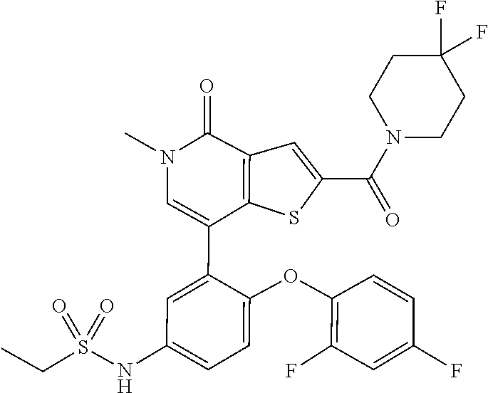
C1(F)=C(OC2=CC=C(NS(CC)(=O)=O)C=C2C2=CN(C)C(=O)C3=C2SC(C(N2CCC(F)(F)CC2)=O)=C3)C=CC(F)=C1
